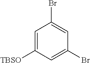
C1=C([TBSO])C=C(Br)C=C1Br
